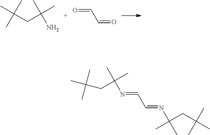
C(C=NC(CC(C)(C)C)(C)C)=NC(CC(C)(C)C)(C)C.C(CC(C)(C)N)(C)(C)C.O=CC=O
